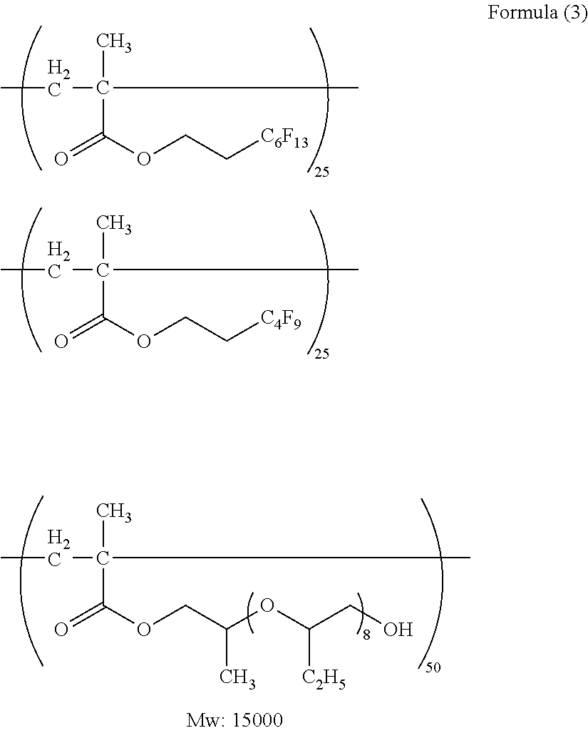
CCC(C)(C)C(=O)OCC[C6F13].CCC(C)(C)C(=O)OCC[C4F9].CCC(C)(C)C(=O)OCC(OC(CO)[C2H5])C
